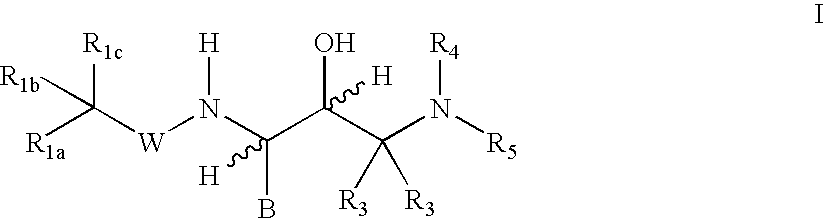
[R1a]C([W]N(C(C(C(N([R5])[R4])([R3])[R3])(O)[H])(B)[H])[H])([R1c])[R1b]
